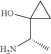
C1(C(N)C)(O)CC1
